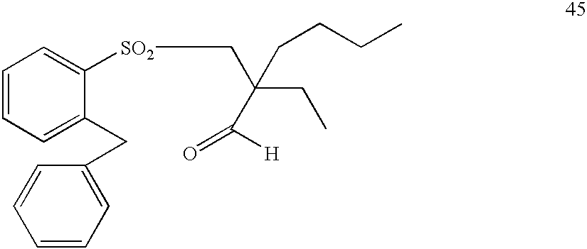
C1=CC=C(CC2=CC=CC=C2)C([SO2]CC(CC)(C(=O)[H])CCCC)=C1
